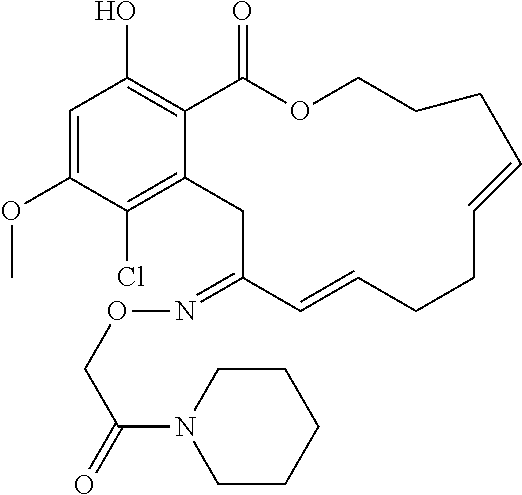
C1=C(OC)C(Cl)=C2C(=C1O)C(=O)OCCCC=CCCC=CC(=NOCC(=O)N1CCCCC1)C2
